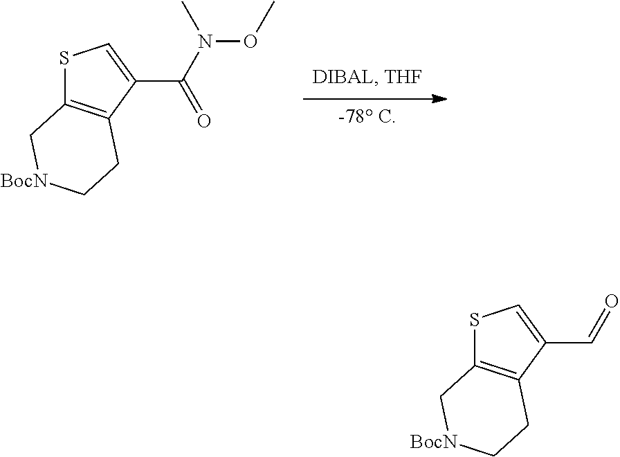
[-78 C].S1C2=C(C(C(N(C)OC)=O)=C1)CC[BocN]C2.S1C2=C(C(C=O)=C1)CC[BocN]C2
